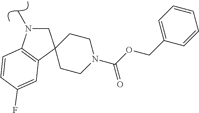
C1C2(C3=C(N1C)C=CC(F)=C3)CCN(C(=O)OCC1=CC=CC=C1)CC2
